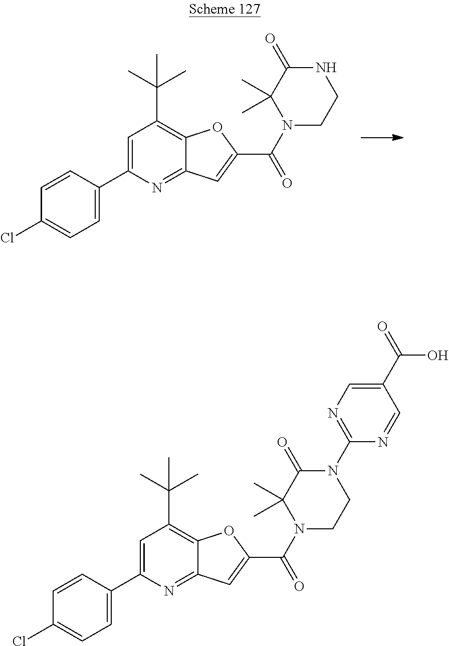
C1=C(C2=CC=C(Cl)C=C2)N=C2C(=C1C(C)(C)C)OC(C(N1C(C)(C)C(=O)NCC1)=O)=C2.C1=C(C2=CC=C(Cl)C=C2)N=C2C(=C1C(C)(C)C)OC(C(N1C(C)(C)C(=O)N(C3=NC=C(C(=O)O)C=N3)CC1)=O)=C2
